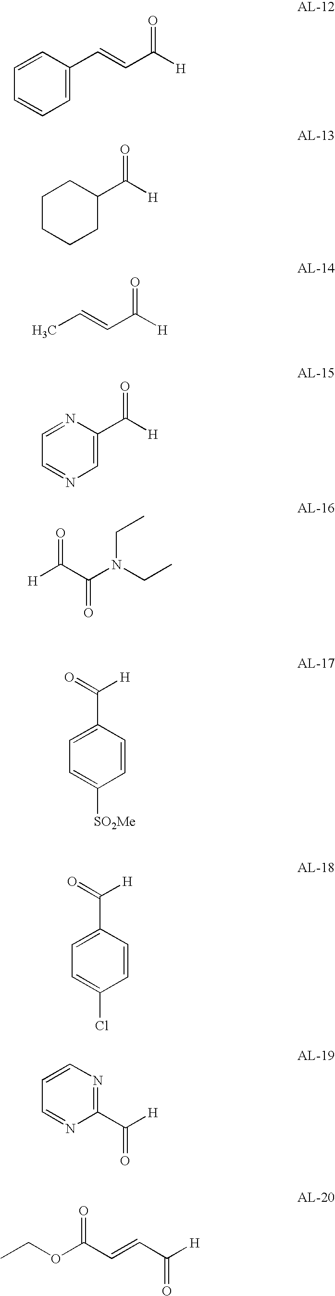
C1=C(C=CC([H])=O)C=CC=C1.C1CCCC(C([H])=O)C1.CC=CC([H])=O.C1=NC(C([H])=O)=CN=C1.[H]C(C(N(CC)CC)=O)=O.O=C([H])C1=CC=C([SO2Me])C=C1.O=C([H])C1=CC=C(Cl)C=C1.C1(C([H])=O)=NC=CC=N1.CCOC(C=CC([H])=O)=O
